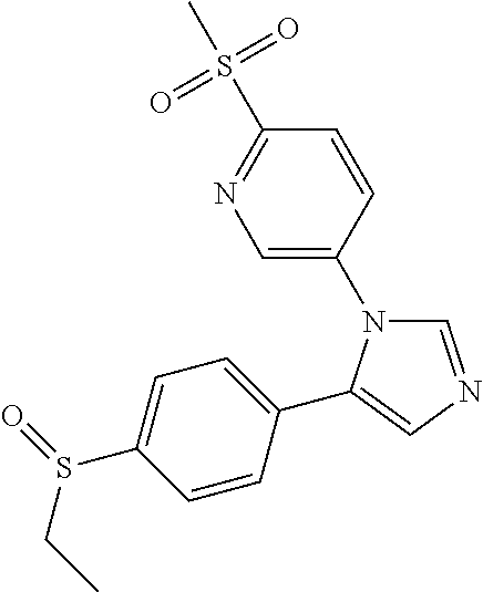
C1=C(N2C=NC=C2C2=CC=C(S(=O)CC)C=C2)C=CC(S(C)(=O)=O)=N1
